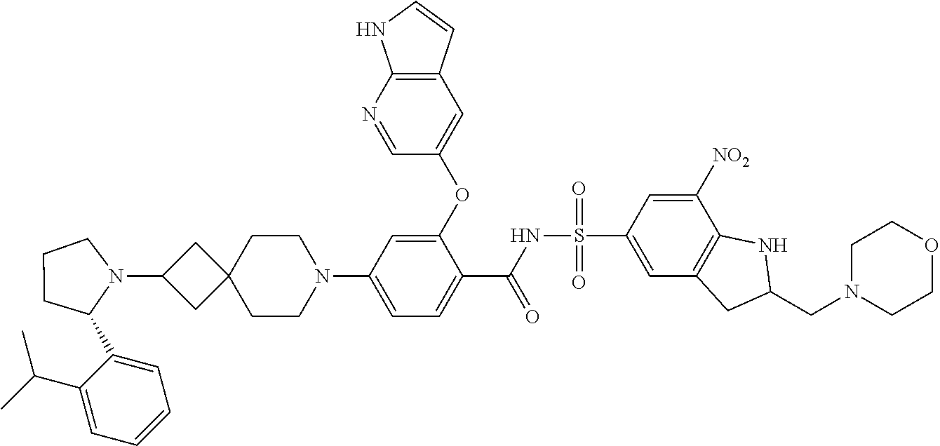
C1(C2N(C3CC4(C3)CCN(C3=CC=C(C(=O)NS(C5=CC6=C(C([NO2])=C5)NC(CN5CCOCC5)C6)(=O)=O)C(OC5=CC6=C(N=C5)NC=C6)=C3)CC4)CCC2)=CC=CC=C1C(C)C
